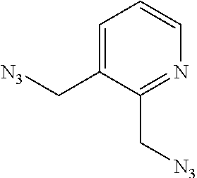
C1=C(C[N3])C(C[N3])=NC=C1
